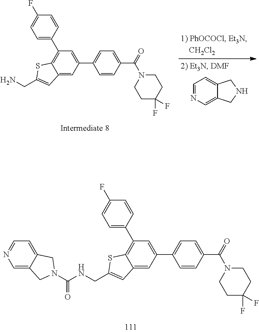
C1=NC=C2C(=C1)CNC2.C1(C2=CC=C(F)C=C2)=C2C(=CC(C3=CC=C(C(N4CCC(F)(F)CC4)=O)C=C3)=C1)C=C(CN)S2.C1(C2=CC=C(F)C=C2)=C2C(=CC(C3=CC=C(C(N4CCC(F)(F)CC4)=O)C=C3)=C1)C=C(CNC(N1CC3=CN=CC=C3C1)=O)S2
